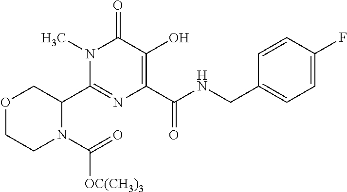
C1(C2COCCN2C(=O)[OC(CH3)3])=NC(C(=O)NCC2=CC=C(F)C=C2)=C(O)C(=O)N1C
